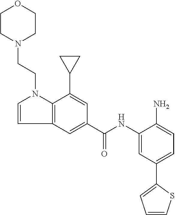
C1=CC2=C(N1CCN1CCOCC1)C(C1CC1)=CC(C(NC1=CC(C3=CC=CS3)=CC=C1N)=O)=C2
